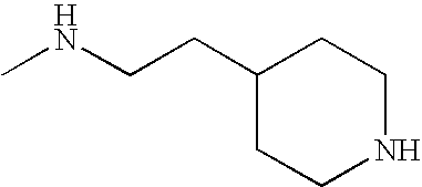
N(C)CCC1CCNCC1
